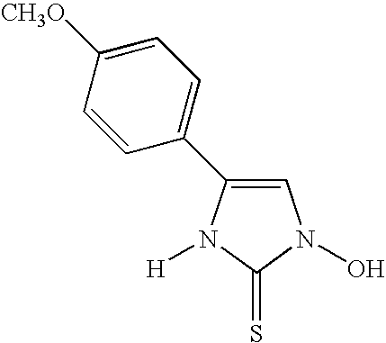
C1=C(C2=CC=C([CH3O])C=C2)N([H])C(=S)N1O
